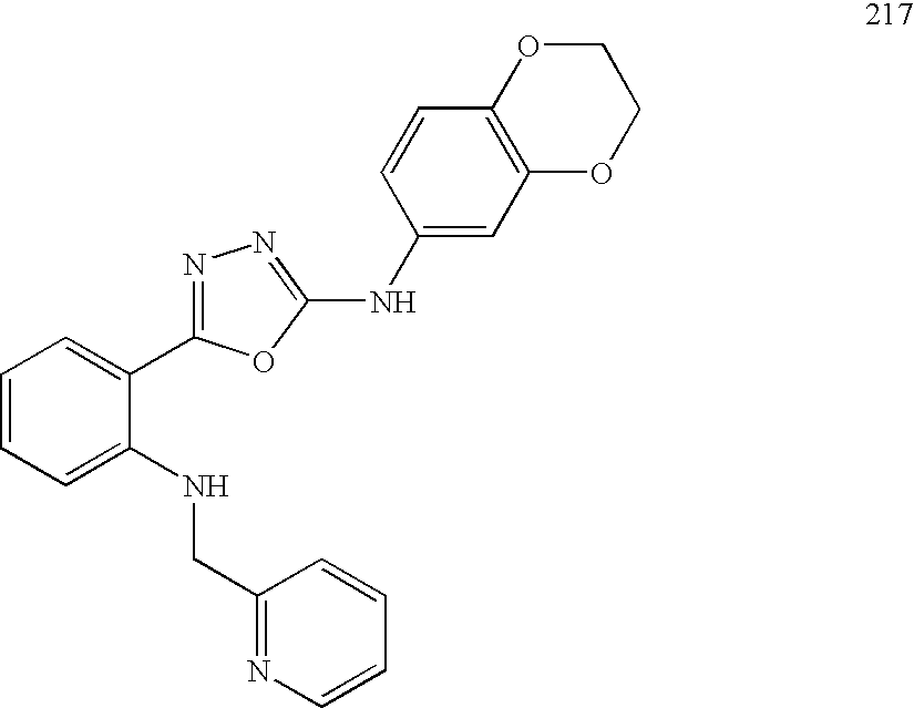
C1=CC=C(NCC2=NC=CC=C2)C(C2=NN=C(NC3=CC4=C(C=C3)OCCO4)O2)=C1
